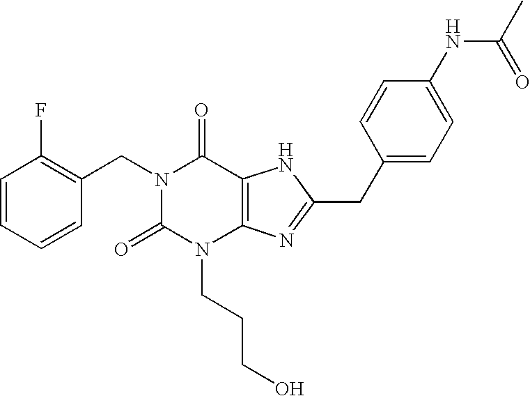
C1=CC=CC(CN2C(=O)N(CCCO)C3=C(C2=O)NC(CC2=CC=C(NC(C)=O)C=C2)=N3)=C1F
